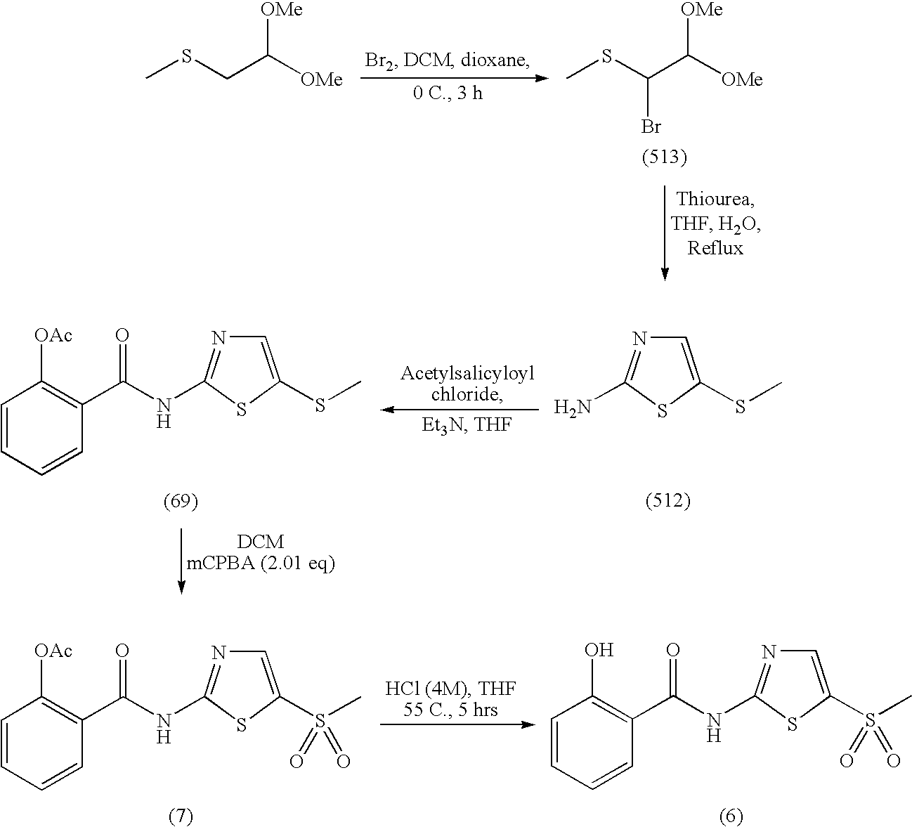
[OMe]C([OMe])CSC.[OMe]C([OMe])C(SC)Br.C1=CC=CC(C(NC2=NC=C(SC)S2)=O)=C1[OAc].NC1=NC=C(SC)S1.C1=CC=CC(C(NC2=NC=C(S(C)(=O)=O)S2)=O)=C1O.C1=CC=CC(C(NC2=NC=C(S(C)(=O)=O)S2)=O)=C1[OAc]
